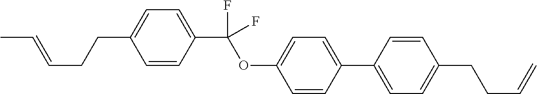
C1=CC(C(OC2=CC=C(C3=CC=C(CCC=C)C=C3)C=C2)(F)F)=CC=C1CCC=CC
